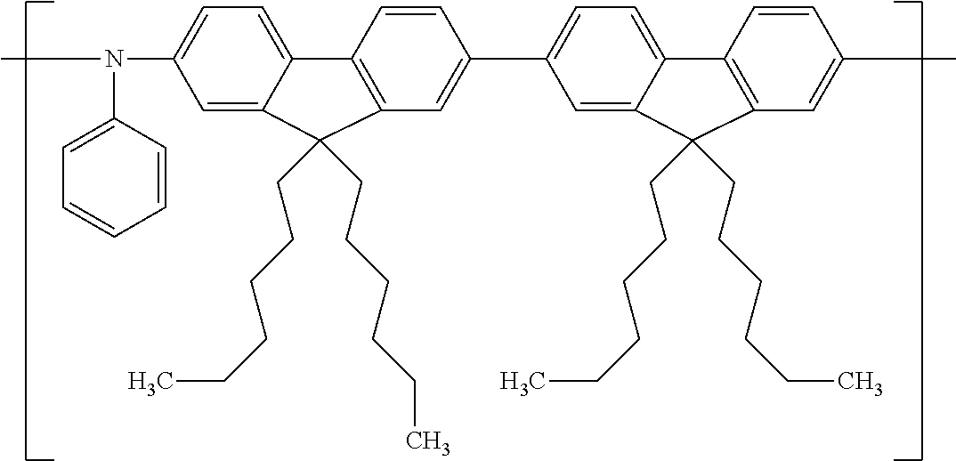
C1=CC(N(C)C2=CC=C3C(=C2)C(CCCCCC)(CCCCCC)C2=C3C=CC(C3=CC=C4C(=C3)C(CCCCCC)(CCCCCC)C3=C4C=CC(C)=C3)=C2)=CC=C1
